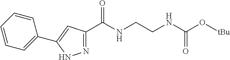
N1=C(C(NCCNC(O[tBu])=O)=O)C=C(C2=CC=CC=C2)N1
